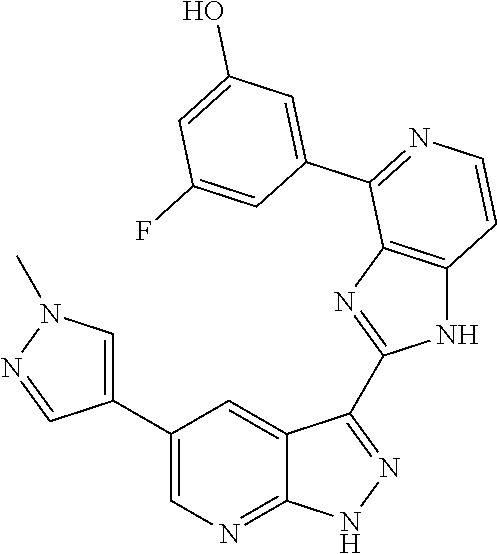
C1(C2=CN=C3C(=C2)C(C2=NC4=C(N2)C=CN=C4C2=CC(O)=CC(F)=C2)=NN3)=CN(C)N=C1
